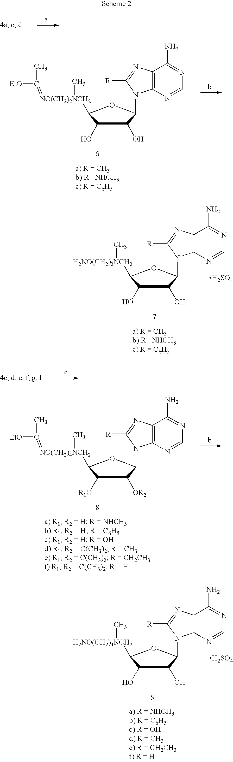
N1=C(N)C2=C(N=C1)N(C1C(O)C(O)C([H2NO(CH2)2NCH2]C)O1)C([R])=N2.[H2SO4].N1=C(N)C2=C(N=C1)N(C1C(O)C(O)C([H2NO(CH2)4NCH2]C)O1)C([R])=N2.[H2SO4].N1=C(N)C2=C(N=C1)N(C1C(O)C(O)C([NO(CH2)2NCH2](C)=C([EtO])C)O1)C([R])=N2.N1=C(N)C2=C(N=C1)N(C1C([OR2])C([R1O])C([NO(CH2)4NCH2](C)=C([EtO])C)O1)C([R])=N2
